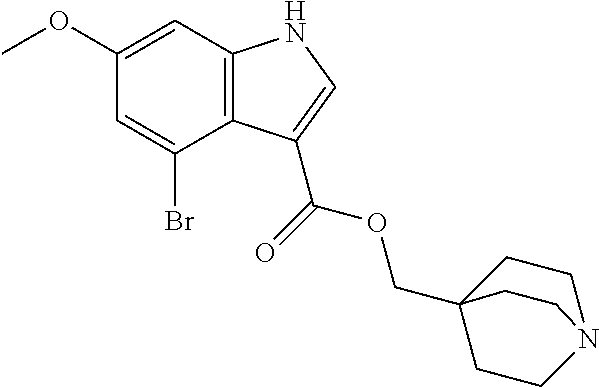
C12=C(C=C(OC)C=C1Br)NC=C2C(=O)OCC12CCN(CC1)CC2
